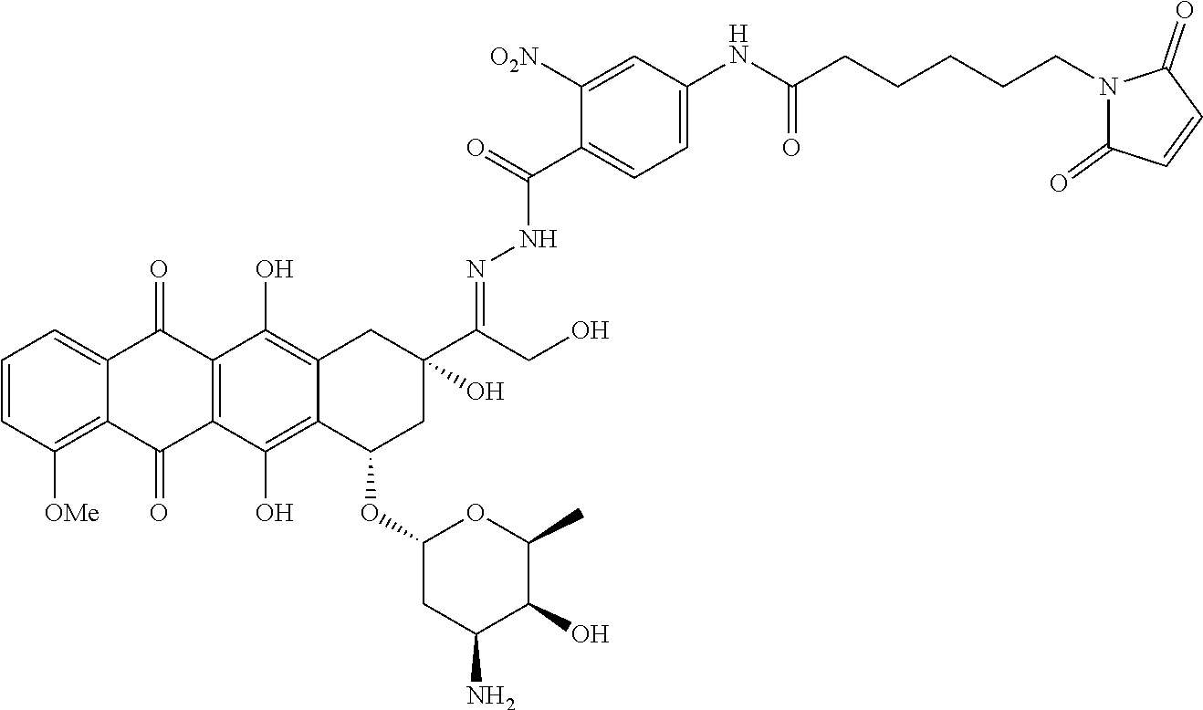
C1=CC([OMe])=C2C(=C1)C(=O)C1=C(C2=O)C(O)=C2C(=C1O)CC(C(CO)=NNC(C1=CC=C(NC(CCCCCN3C(=O)C=CC3=O)=O)C=C1[O2N])=O)(O)CC2OC1CC(N)C(O)C(C)O1
